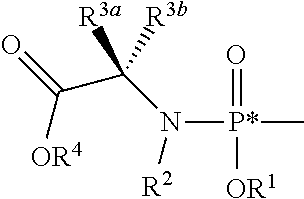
N([P*](=O)([OR1])C)([R2])C(C(=O)[OR4])([R3a])[R3b]
